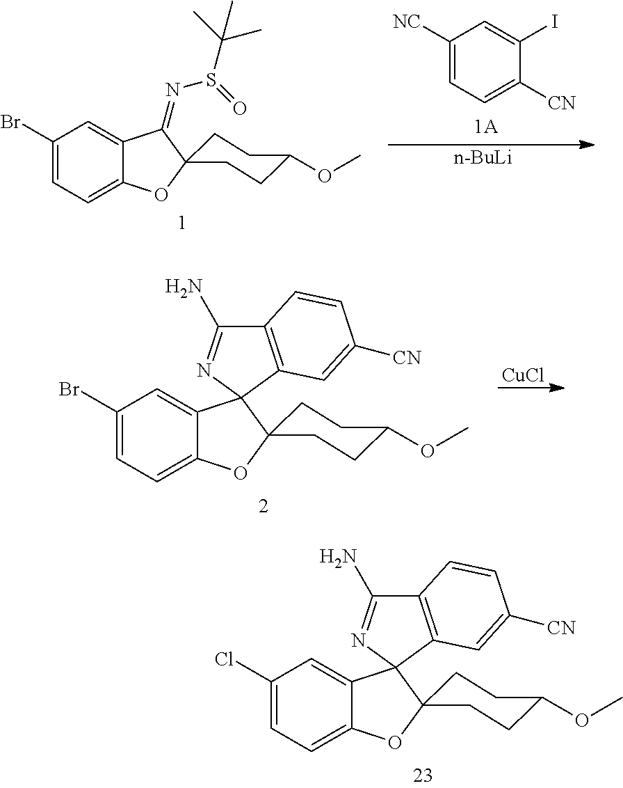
C1([NC])=CC=C([CN])C(I)=C1.C1(Br)=CC=C2C(=C1)C(=NS(C(C)(C)C)=O)C1(O2)CCC(OC)CC1.[n-BuLi].C1(Br)=CC=C2C(=C1)C1(C3(O2)CCC(OC)CC3)N=C(N)C2=C1C=C([CN])C=C2.[CuCl].C1(Cl)=CC=C2C(=C1)C1(C3(O2)CCC(OC)CC3)N=C(N)C2=C1C=C([CN])C=C2
